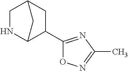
N1C2C(C3=NC(C)=NO3)CC(C1)C2
